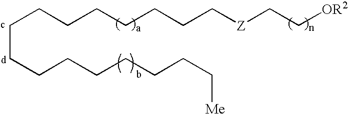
C(CCCCCCCC[Me])CCCCCCC[Z]CC[OR2]
